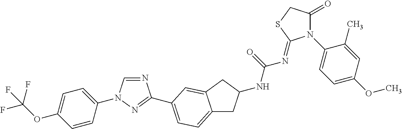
C1=CC(N2C=NC(C3=CC=C4CC(NC(=O)N=C5N(C6=CC=C(OC)C=C6C)C(=O)CS5)CC4=C3)=N2)=CC=C1OC(F)(F)F
